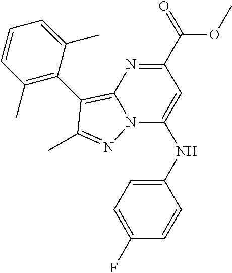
N(C1=CC(C(OC)=O)=NC2=C(C3=C(C)C=CC=C3C)C(C)=NN12)C1=CC=C(F)C=C1
